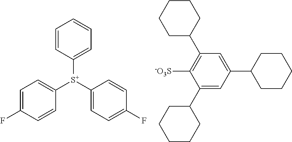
C1([S+](C2=CC=C(F)C=C2)C2=CC=C(F)C=C2)=CC=CC=C1.C1(C2CCCCC2)=CC(C2CCCCC2)=CC(C2CCCCC2)=C1[-O3S]
